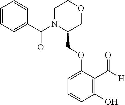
C1=CC=C(C(N2C(COC3=CC=CC(O)=C3C([H])=O)COCC2)=O)C=C1
